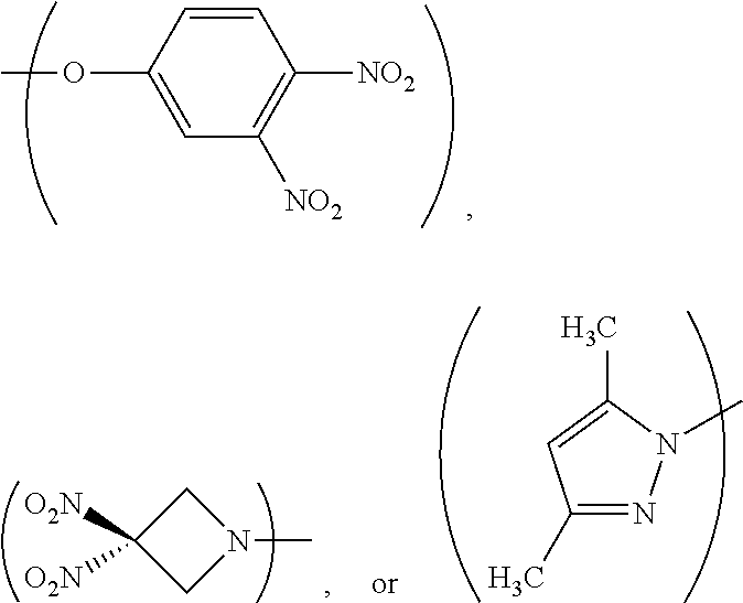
C1=CC(OC)=CC([NO2])=C1[NO2].C1(C)=NN(C)C(C)=C1.C1C([O2N])([O2N])CN1C
